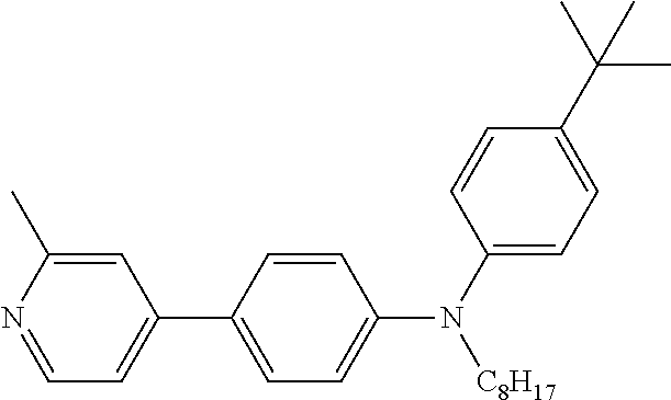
C1=C(C)N=CC=C1C1=CC=C(N(C2=CC=C(C(C)(C)C)C=C2)[C8H17])C=C1
